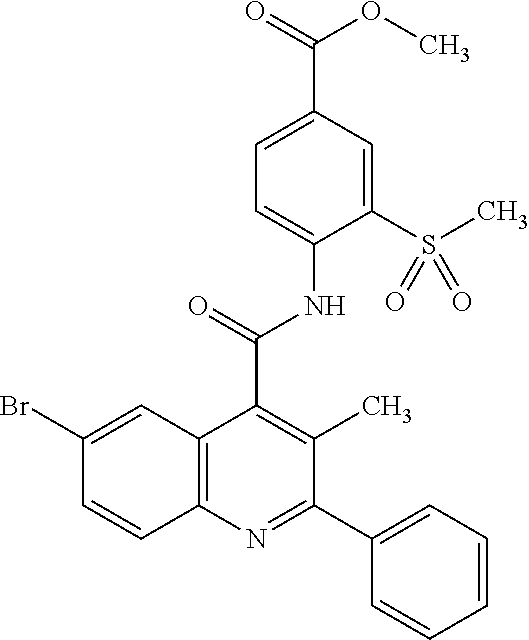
C12=C(N=C(C3=CC=CC=C3)C(C)=C1C(=O)NC1=CC=C(C(=O)OC)C=C1S(C)(=O)=O)C=CC(Br)=C2
